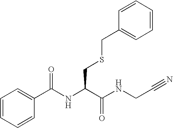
C1(C(NC(C(NCC#N)=O)CSCC2=CC=CC=C2)=O)=CC=CC=C1
